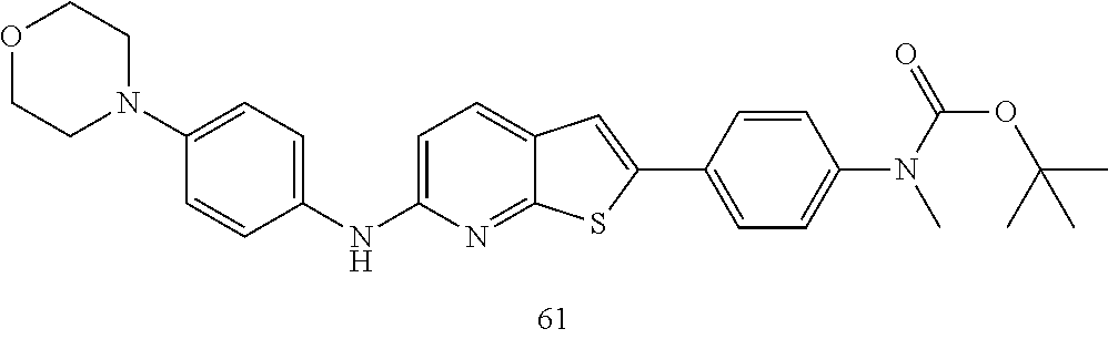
C1=C(NC2=CC=C(N3CCOCC3)C=C2)N=C2C(=C1)C=C(C1=CC=C(N(C(=O)OC(C)(C)C)C)C=C1)S2
